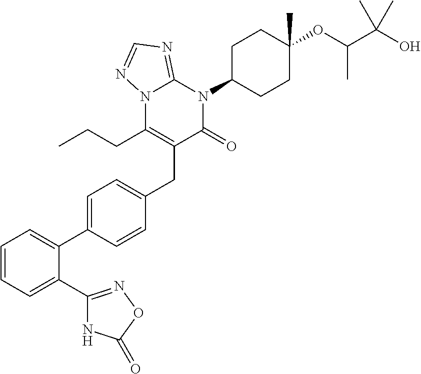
C1=CC=C(C2=NOC(=O)N2)C(C2=CC=C(CC3=C(CCC)N4C(=NC=N4)N(C4CCC(OC(C(O)(C)C)C)(C)CC4)C3=O)C=C2)=C1
